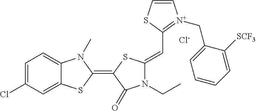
[Cl-].C1=C(Cl)C=C2C(=C1)N(C)C(=C1C(=O)N(CC)C(=CC3=[N+](CC4=CC=CC=C4[SCF3])C=CS3)S1)S2
